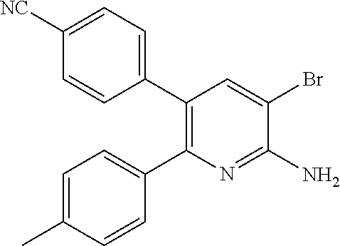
C1([NC])=CC=C(C2=C(C3=CC=C(C)C=C3)N=C(N)C(Br)=C2)C=C1
